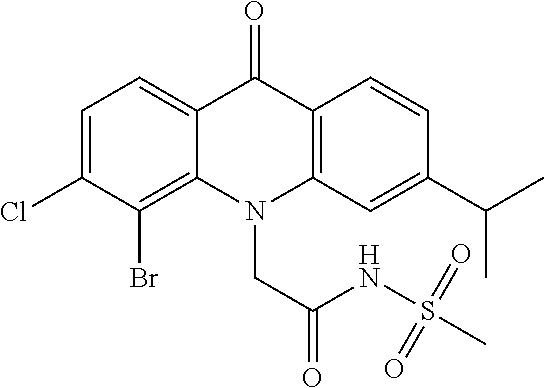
C12=CC=C(Cl)C(Br)=C1N(CC(=O)NS(C)(=O)=O)C1=C(C2=O)C=CC(C(C)C)=C1
